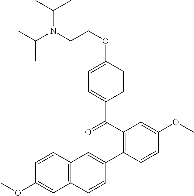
CC(N(C(C)C)CCOC1=CC=C(C(C2=C(C3=CC4=C(C=C3)C=C(OC)C=C4)C=CC(OC)=C2)=O)C=C1)C
